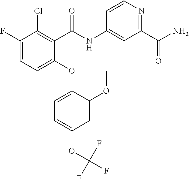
C1(F)=CC=C(OC2=CC=C(OC(F)(F)F)C=C2OC)C(C(NC2=CC(C(N)=O)=NC=C2)=O)=C1Cl
